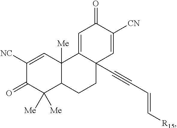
C1([NC])=CC2([Me])C(C([Me])([Me])C1=O)CCC1(C#CC=C[R15])C2=CC(=O)C([CN])=C1
